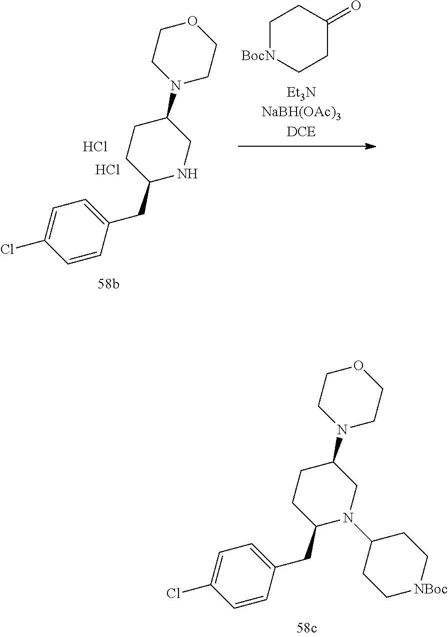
C1=CC(CC2N(C3CC[NBoc]CC3)CC(N3CCOCC3)CC2)=CC=C1Cl.C1=CC(CC2NCC(N3CCOCC3)CC2)=CC=C1Cl.Cl.Cl.C1[BocN]CCC(=O)C1
